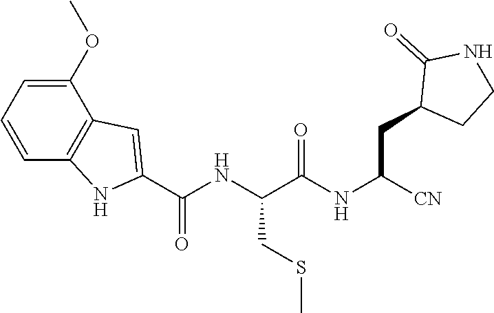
C1=CC=C(OC)C2=C1NC(C(NC(C(NC([CN])CC1CCNC1=O)=O)CSC)=O)=C2
